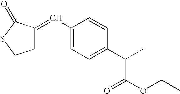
C1(C=C2CCSC2=O)=CC=C(C(C(OCC)=O)C)C=C1
